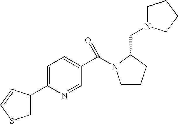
C1=C(C2=CSC=C2)N=CC(C(N2CCCC2CN2CCCC2)=O)=C1
